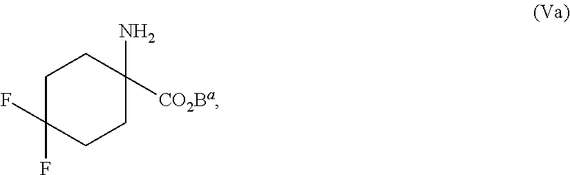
C1C(F)(F)CCC(N)([CO2Ba])C1
